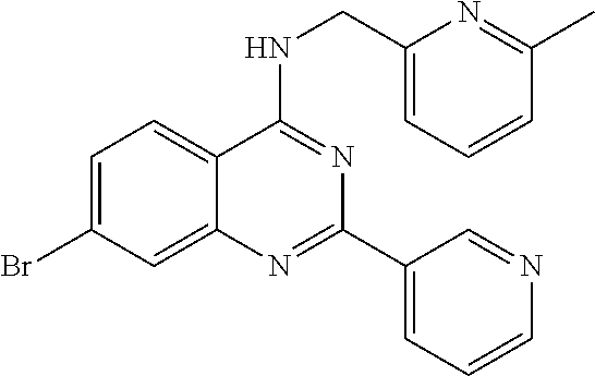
C1=C(Br)C=C2C(=C1)C(NCC1=CC=CC(C)=N1)=NC(C1=CC=CN=C1)=N2
